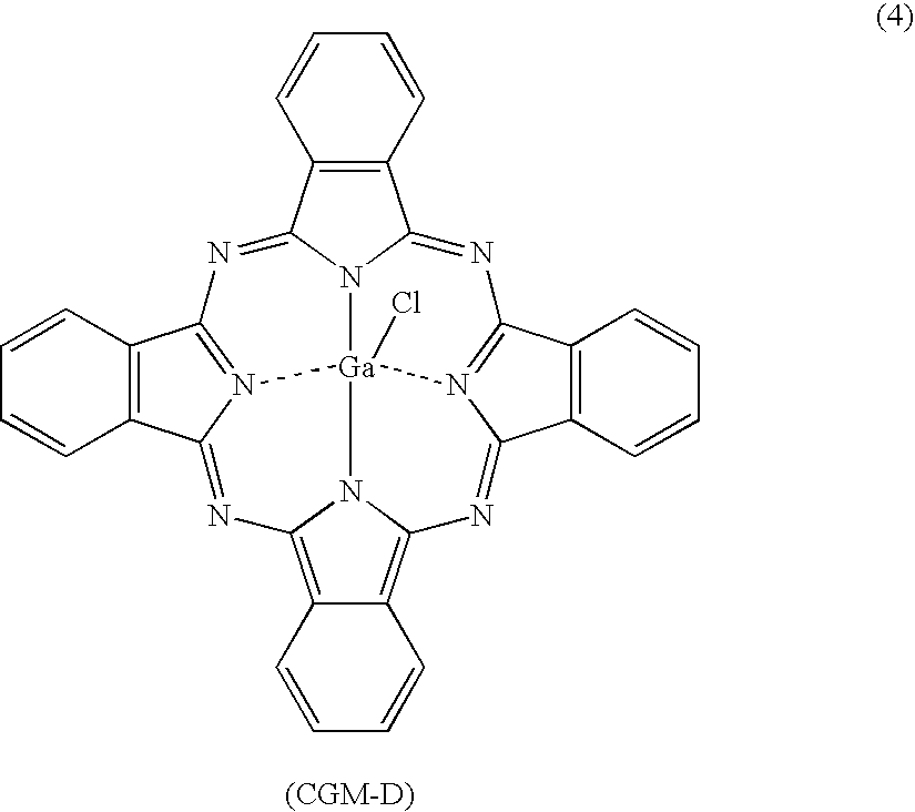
C12=C(C3=NC4=N5C(=NC6=C7C(=C8N6[Ga]56(Cl)N3C1=NC1=N6C(=N8)C3=C1C=CC=C3)C=CC=C7)C1=C4C=CC=C1)C=CC=C2
